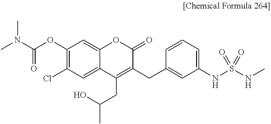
CN(C(OC1=C(Cl)C=C2C(=C1)OC(=O)C(CC1=CC(NS(NC)(=O)=O)=CC=C1)=C2CC(O)C)=O)C
